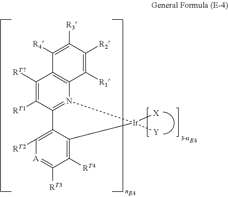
C1([R4])=C([R3])C([R2])=C([R1])C2=C1C([RT7])=C([RT1])C1=N2[Ir]([X])([Y])C2=C([RT4])C([RT3])=[A]C([RT2])=C12
